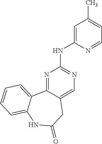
N1=C2C(=CN=C1NC1=CC(C)=CC=N1)CC(=O)NC1=CC=CC=C21
